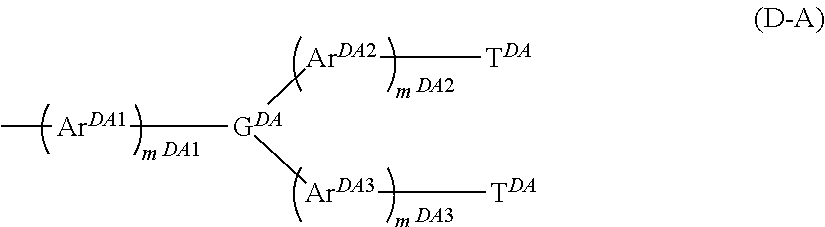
C[ArDA1][GDA]([ArDA2][TDA])[ArDA3][TDA].[DA2].[DA3].[DA1]
